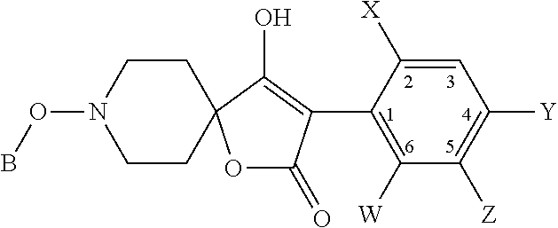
C1CC2(CCN1OB)OC(=O)C(C1=C([W])C([Z])=C([Y])C=C1[X])=C2O
